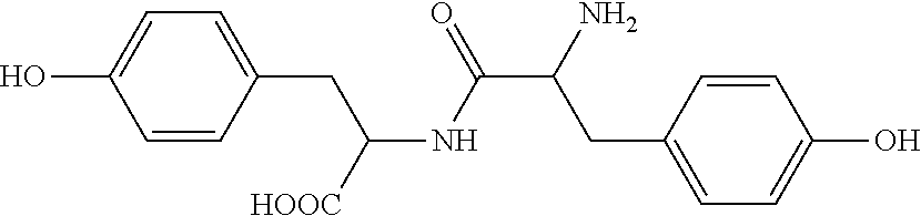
OC1=CC=C(CC([HOOC])NC(C(N)CC2=CC=C(O)C=C2)=O)C=C1
